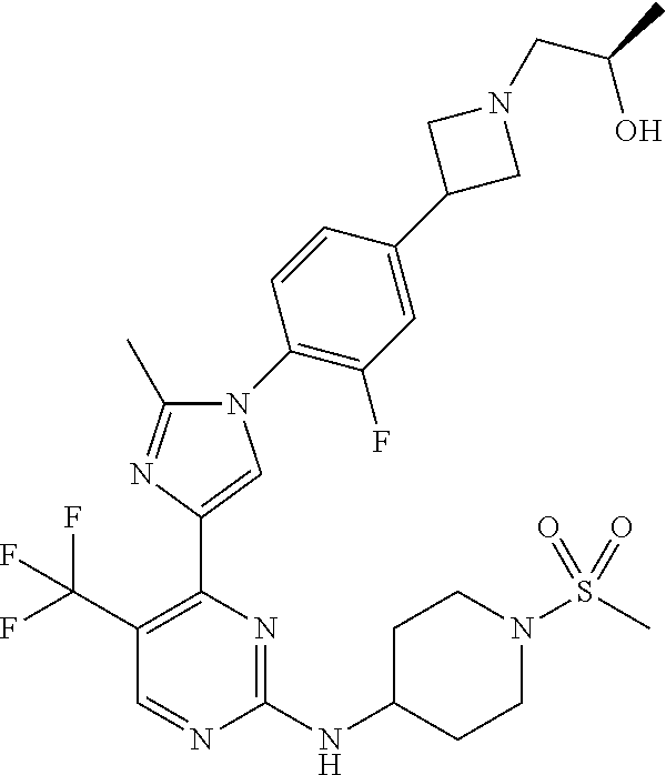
N1(C2=C(F)C=C(C3CN(CC(O)C)C3)C=C2)C(C)=NC(C2=C(C(F)(F)F)C=NC(NC3CCN(S(C)(=O)=O)CC3)=N2)=C1
